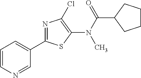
N(C(=O)C1CCCC1)(C1=C(Cl)N=C(C2=CC=CN=C2)S1)C
